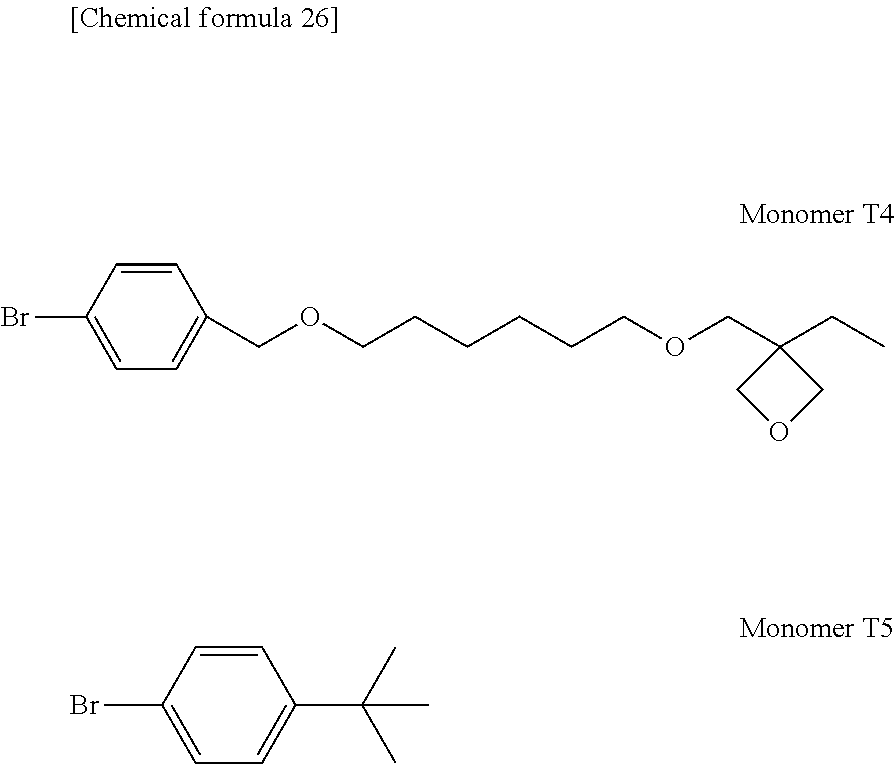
C1=CC(Br)=CC=C1COCCCCCCOCC1(CC)COC1.C1=CC(Br)=CC=C1C(C)(C)C
